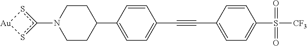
C1CC(C2=CC=C(C#CC3=CC=C(S([CF3])(=O)=O)C=C3)C=C2)CCN1c1s[Au]s1
